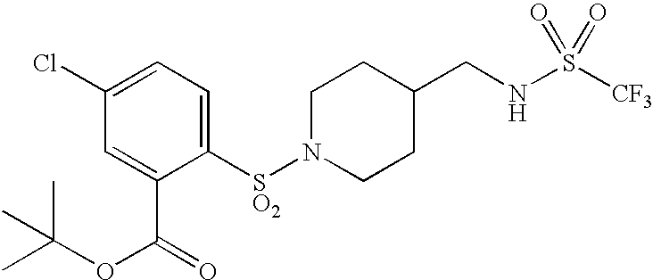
C1N([SO2]C2=CC=C(Cl)C=C2C(OC(C)(C)C)=O)CCC(CNS([CF3])(=O)=O)C1
